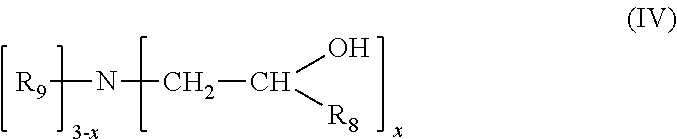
[R9]NCC(O)[R8]
